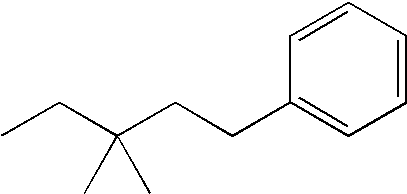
CCC(CCC1=CC=CC=C1)(C)C
